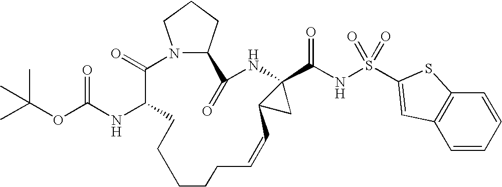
N12C(CCC1)C(=O)NC1(C(NS(=O)(=O)C3=CC4=C(C=CC=C4)S3)=O)C(C1)C=CCCCCCC(NC(OC(C)(C)C)=O)C2=O
